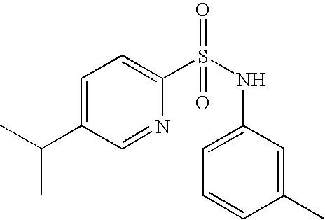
C1=C(C(C)C)C=NC(S(NC2=CC=CC(C)=C2)(=O)=O)=C1
